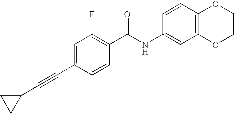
C1(C#CC2CC2)=CC(F)=C(C(NC2=CC3=C(C=C2)OCCO3)=O)C=C1
